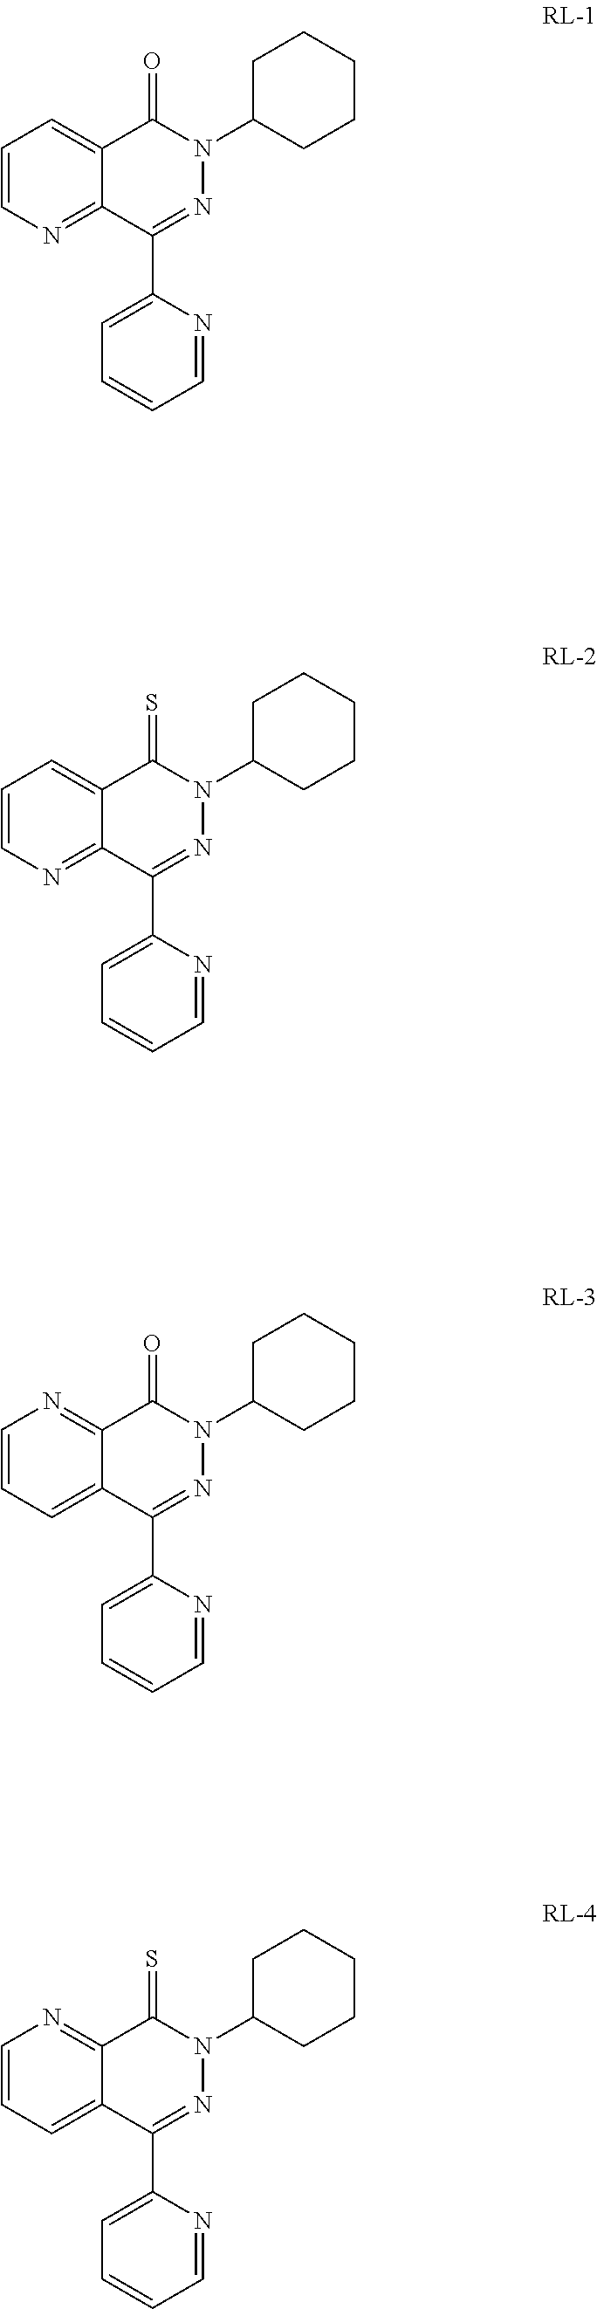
C1=C(C2=NN(C3CCCCC3)C(=O)C3=CC=CN=C23)N=CC=C1.C1=C(C2=NN(C3CCCCC3)C(=S)C3=CC=CN=C23)N=CC=C1.C1=C(C2=NN(C3CCCCC3)C(=O)C3=NC=CC=C23)N=CC=C1.C1=C(C2=NN(C3CCCCC3)C(=S)C3=NC=CC=C23)N=CC=C1
